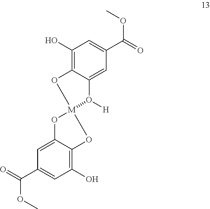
C1(O)=C2C(=CC(C(=O)OC)=C1)O[M]1(O2)OC2=C(O)C=C(C(=O)OC)C=C2O1[H]
